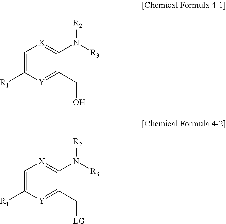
C1=C([R1])[Y]=C(CO)C(N([R3])[R2])=[X]1.C1=C([R1])[Y]=C(C[LG])C(N([R3])[R2])=[X]1
